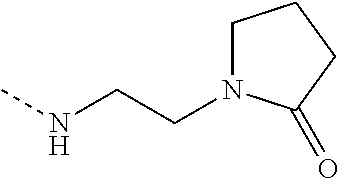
N(CCN1CCCC1=O)C
